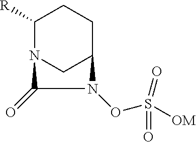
C1([R])N2CC(CC1)N(OS([OM])(=O)=O)C2=O
